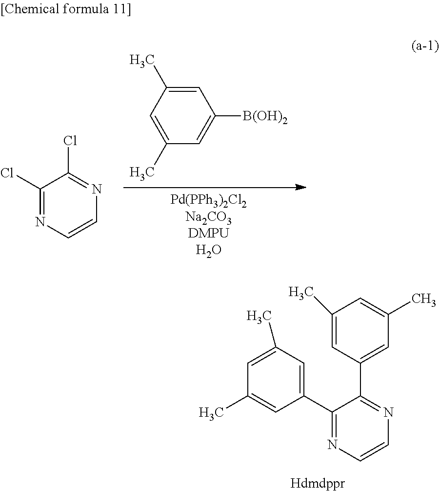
C1(C)=CC(C2=NC=CN=C2C2=CC(C)=CC(C)=C2)=CC(C)=C1.[Pd(PPh3)2Cl2Na2CO3DMPUH2O].C1=C(C)C=C(C)C=C1[B(OH)2].C1(Cl)=NC=CN=C1Cl
